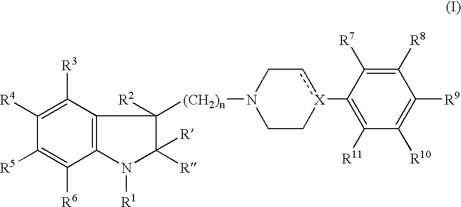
C1([R5])=C([R6])C2=C(C([R3])=C1[R4])C([(CH2)n]N1CC[X](C3=C([R11])C([R10])=C([R9])C([R8])=C3[R7])cC1)([R2])C([R])([R])N2[R1]
